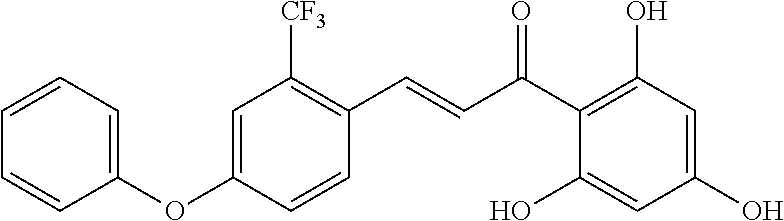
C(C(C1=C(O)C=C(O)C=C1O)=O)=CC1=C([CF3])C=C(OC2=CC=CC=C2)C=C1
